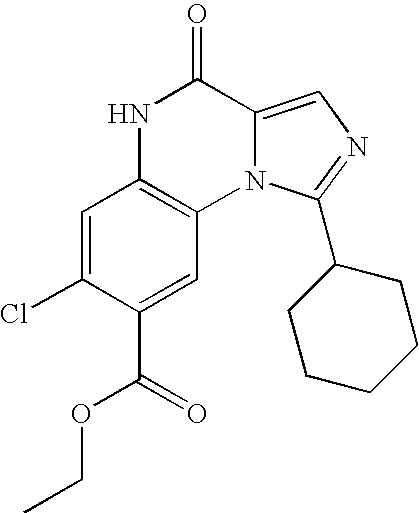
C1=C(Cl)C(C(=O)OCC)=CC2=C1NC(=O)C1=CN=C(C3CCCCC3)N21
